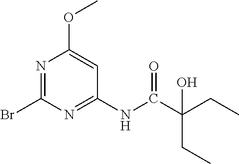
N1=C(Br)N=C(NC(C(CC)(O)CC)=O)C=C1OC
